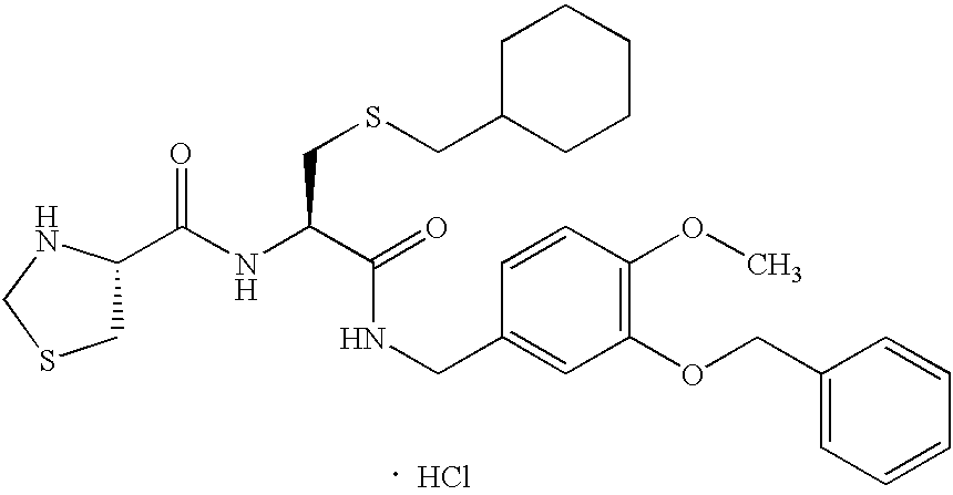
C1C(C(NC(C(NCC2=CC(OCC3=CC=CC=C3)=C(OC)C=C2)=O)CSCC2CCCCC2)=O)NCS1.Cl
